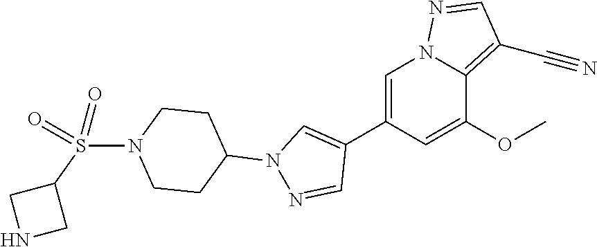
C1=C(C2=CN(C3CCN(S(C4CNC4)(=O)=O)CC3)N=C2)C=C(OC)C2=C(C#N)C=NN12
